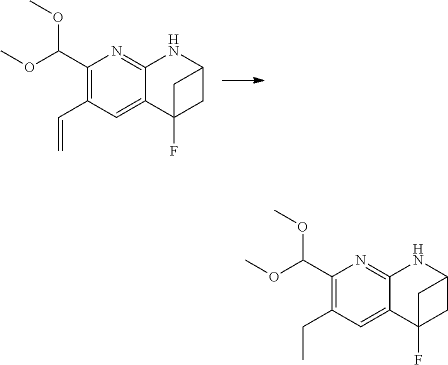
C1(C(OC)OC)=C(CC)C=C2C(=N1)NC1CC2(F)C1.C1(C(OC)OC)=C(C=C)C=C2C(=N1)NC1CC2(F)C1
